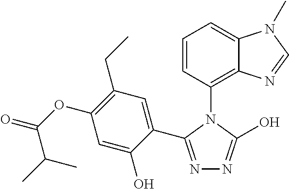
N1=C(C2=CC(CC)=C(OC(C(C)C)=O)C=C2O)N(C2=C3C(=CC=C2)N(C)C=N3)C(O)=N1
